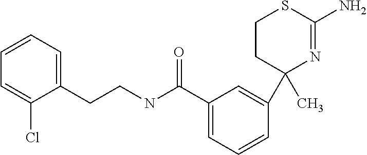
C1=C(C(NCCC2=CC=CC=C2Cl)=O)C=C(C2(C)N=C(N)SCC2)C=C1
